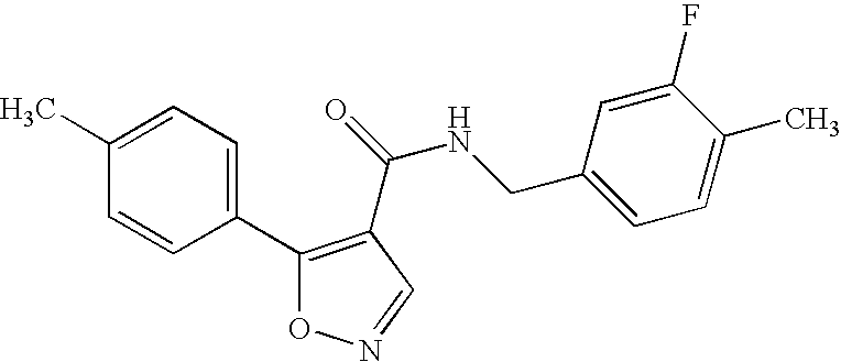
C1(C2=C(C(NCC3=CC=C(C)C(F)=C3)=O)C=NO2)=CC=C(C)C=C1
